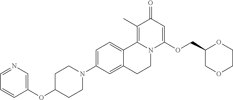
C1=C(N2CCC(OC3=CN=CC=C3)CC2)C=C2C(=C1)C1=C(C)C(=O)C=C(OCC3COCCO3)N1CC2
